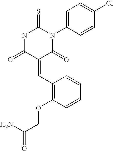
N1C(=O)C(=CC2=C(OCC(N)=O)C=CC=C2)C(=O)N(C2=CC=C(Cl)C=C2)C1=S
